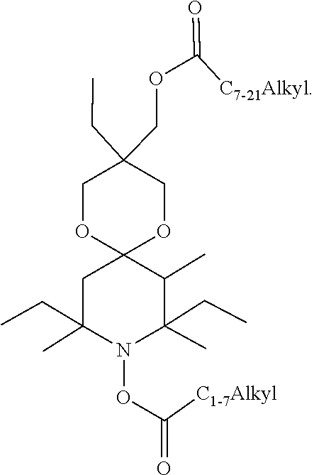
C1OC2(OCC1(CC)COC([C7-21Alkyl])=O)CC(CC)(C)N(OC(=O)[C1-7Alkyl])C(CC)(C)C2C
